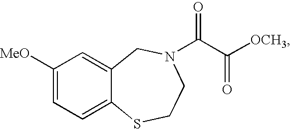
C1([MeO])=CC=C2C(=C1)CN(C(C([OCH3])=O)=O)CCS2
